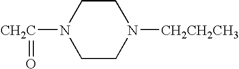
[CH2C](=O)N1CCN([CH2CH2CH3])CC1
